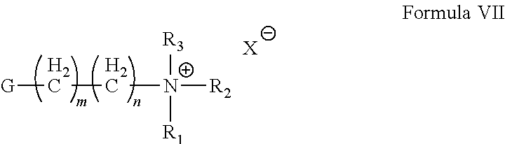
[G]CC[N+]([R2])([R3])[R1].[X]
